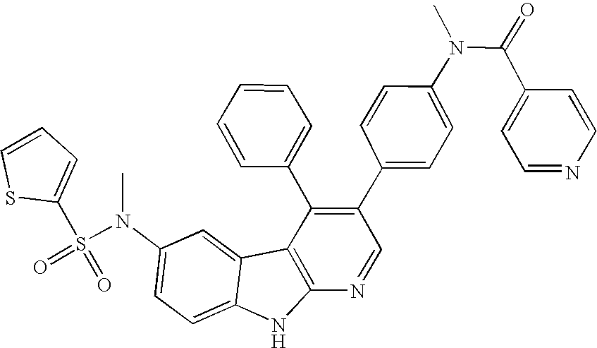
N(C1=CC=C2C(=C1)C1=C(N2)N=CC(C2=CC=C(N(C(C3=CC=NC=C3)=O)C)C=C2)=C1C1=CC=CC=C1)(S(C1=CC=CS1)(=O)=O)C
